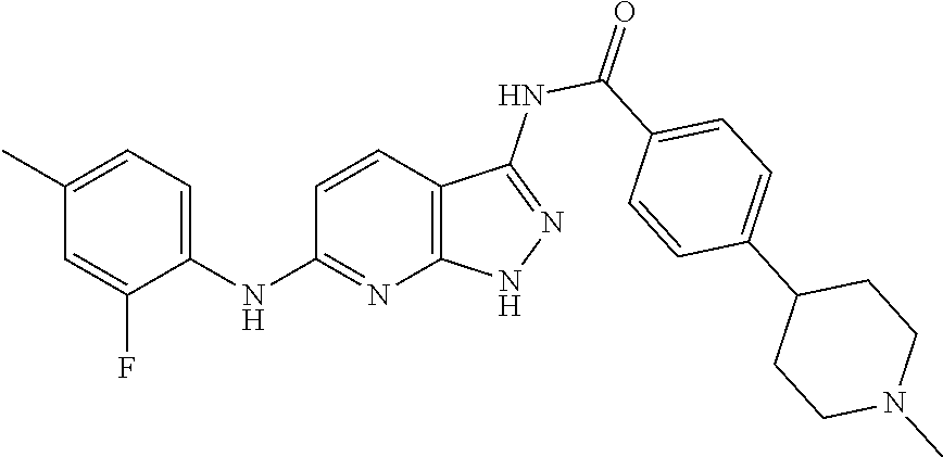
C1(NC2=NC3=C(C=C2)C(NC(=O)C2=CC=C(C4CCN(C)CC4)C=C2)=NN3)=CC=C(C)C=C1F
